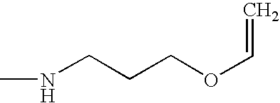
CNCCCOC=C
